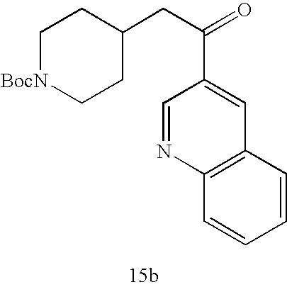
C1[BocN]CCC(CC(=O)C2=CC3=C(N=C2)C=CC=C3)C1
